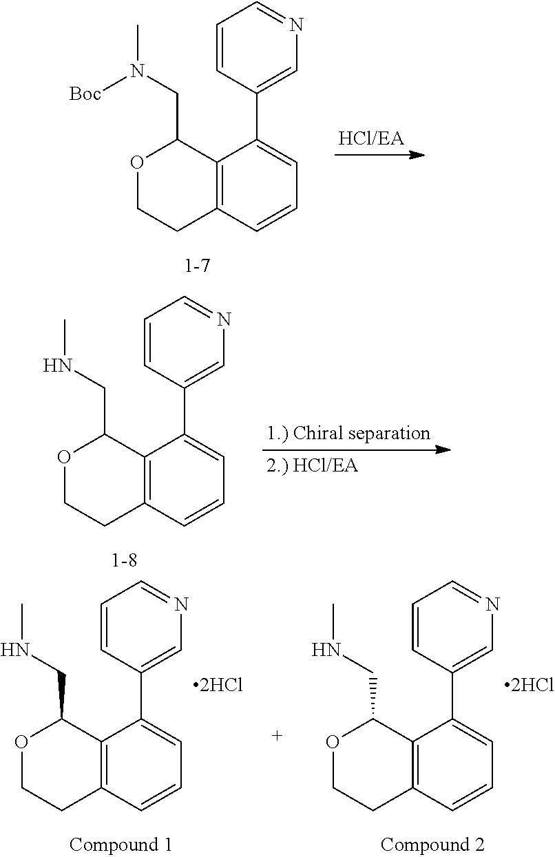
C12=C(C=CC=C1C1=CN=CC=C1)CCOC2CN([Boc])C.C12=C(C=CC=C1C1=CN=CC=C1)CCOC2CNC.C12=C(C=CC=C1C1=CN=CC=C1)CCOC2CNC.C12=C(C=CC=C1C1=CN=CC=C1)CCOC2CNC
